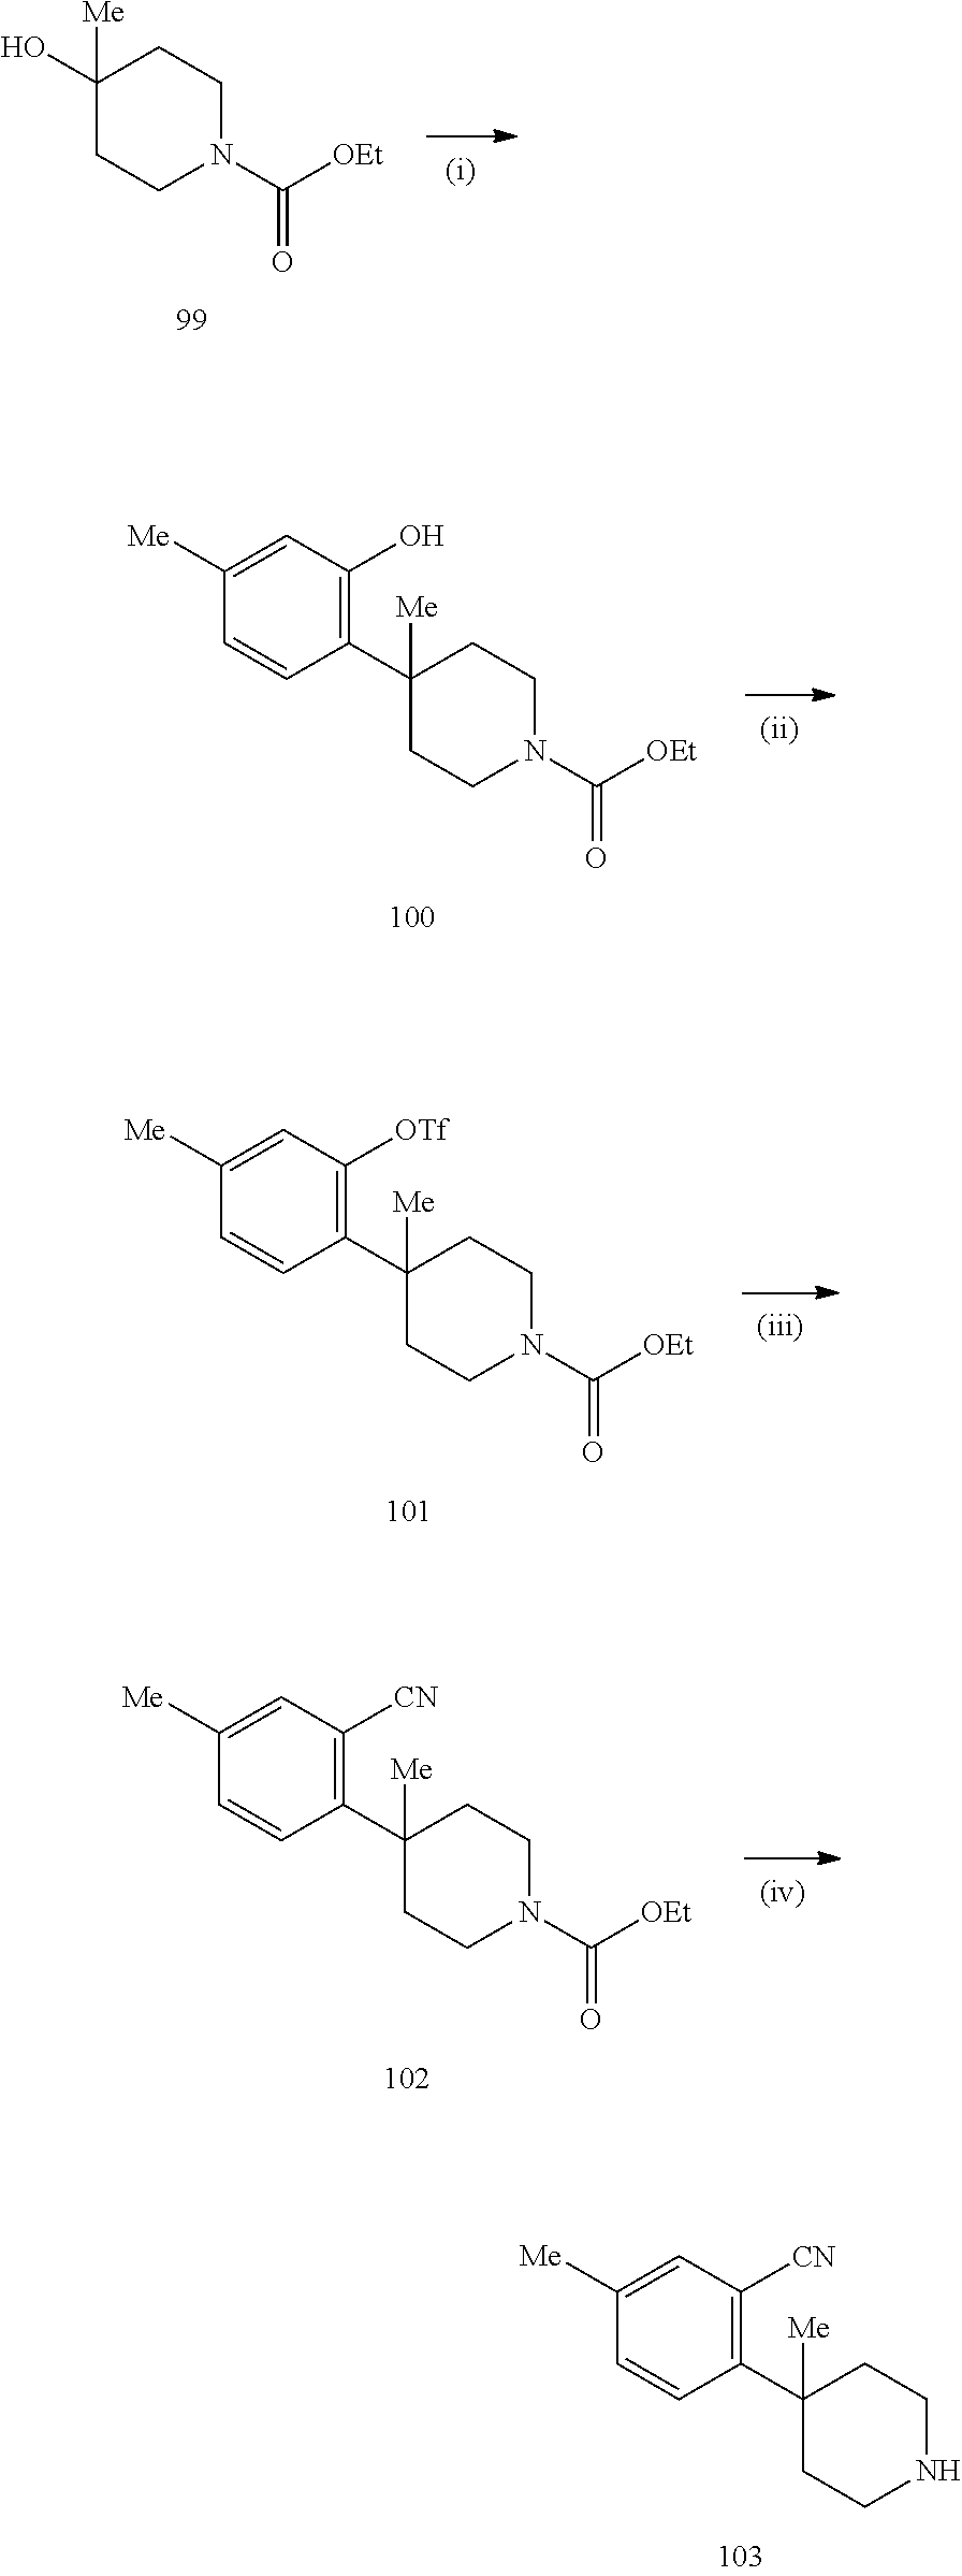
C1(C2=C([CN])C=C([Me])C=C2)([Me])CCNCC1.C1(O)([Me])CCN(C([OEt])=O)CC1.C1(C2=C(O)C=C([Me])C=C2)([Me])CCN(C([OEt])=O)CC1.C1(C2=C([OTf])C=C([Me])C=C2)([Me])CCN(C([OEt])=O)CC1.C1(C2=C([CN])C=C([Me])C=C2)([Me])CCN(C([OEt])=O)CC1
